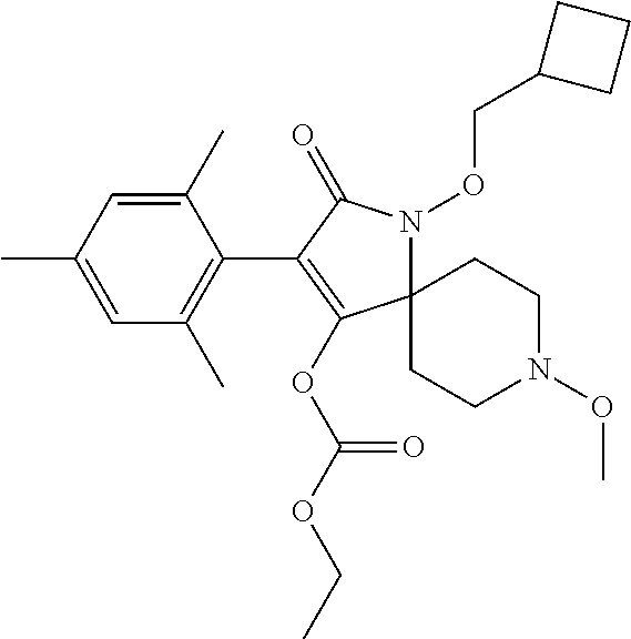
C12(N(OCC3CCC3)C(=O)C(C3=C(C)C=C(C)C=C3C)=C1OC(OCC)=O)CCN(OC)CC2
